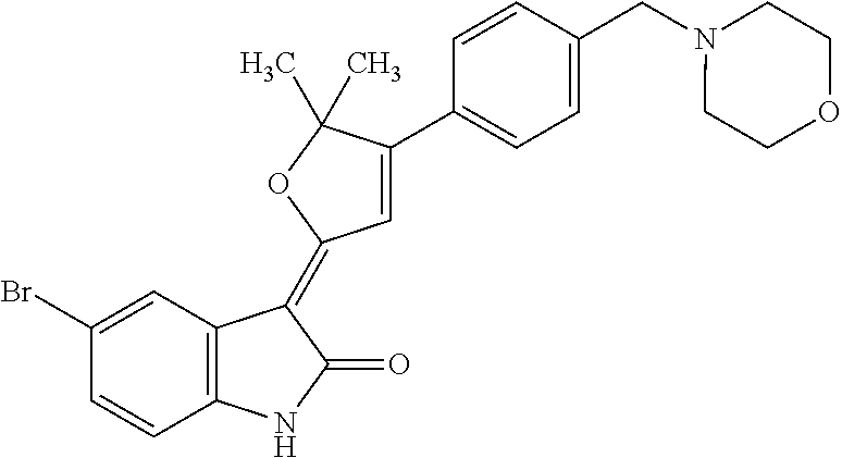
C1=C(Br)C=CC2=C1C(=C1C=C(C3=CC=C(CN4CCOCC4)C=C3)C(C)(C)O1)C(=O)N2
